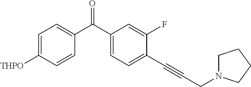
C1=C([THPO])C=CC(C(C2=CC=C(C#CCN3CCCC3)C(F)=C2)=O)=C1
